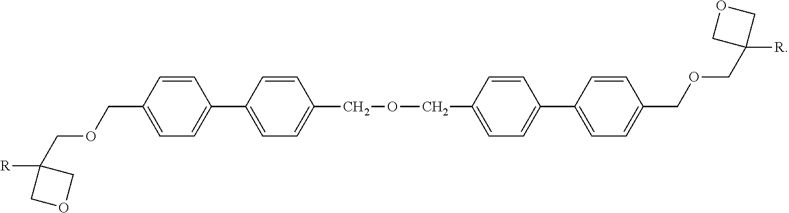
C1=C(COCC2([R])COC2)C=CC(C2=CC=C(COCC3=CC=C(C4=CC=C(COCC5([R])COC5)C=C4)C=C3)C=C2)=C1
